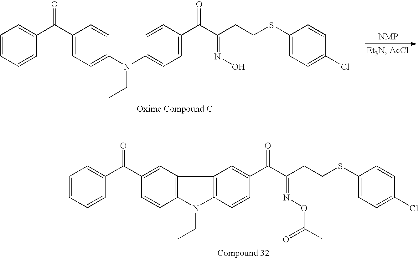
[NMP].C1(C(C2=CC=CC=C2)=O)=CC=C2C(=C1)C1=CC(C(C(CCSC3=CC=C(Cl)C=C3)=NO)=O)=CC=C1N2CC.C1(C(C2=CC=CC=C2)=O)=CC2=C(C=C1)N(CC)C1=C2C=C(C(C(CCSC2=CC=C(Cl)C=C2)=NOC(C)=O)=O)C=C1
